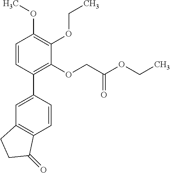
C1=C(C2=C(OCC(OCC)=O)C(OCC)=C(OC)C=C2)C=CC2=C1CCC2=O
